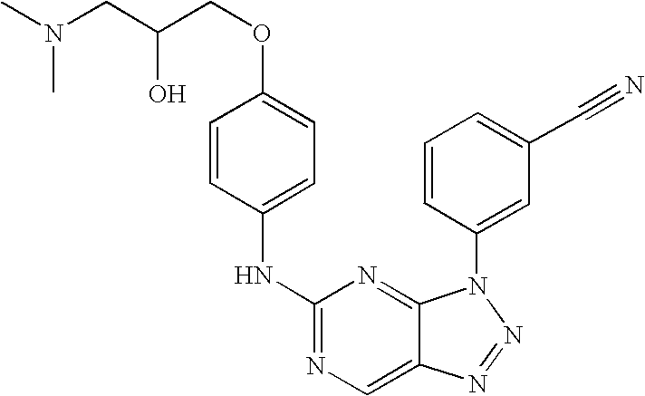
C1=CC(NC2=NC=C3C(=N2)N(C2=CC(C#N)=CC=C2)N=N3)=CC=C1OCC(O)CN(C)C
